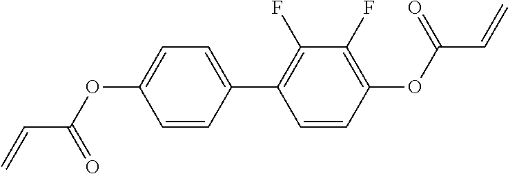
C1=C(OC(C=C)=O)C=CC(C2=C(F)C(F)=C(OC(=O)C=C)C=C2)=C1
